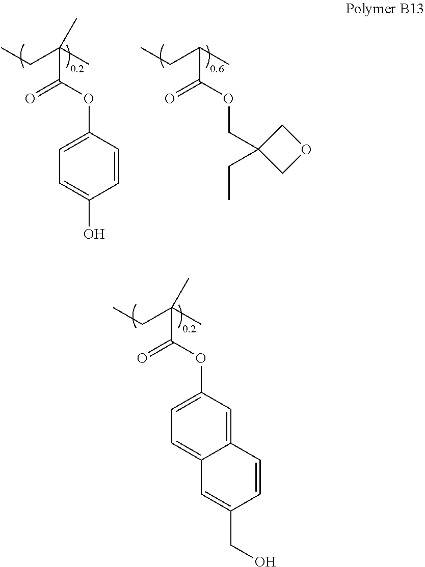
CCC(C)(C(OC1=CC=C2C(=C1)C=CC(CO)=C2)=O)C.CCC(C)(C(OC1=CC=C(O)C=C1)=O)C.CCC(C)C(OCC1(CC)COC1)=O
